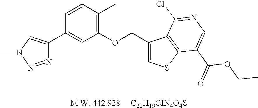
N1=NN(C)C=C1C1=CC(OCC2=CSC3=C2C(Cl)=NC=C3C(OCC)=O)=C(C)C=C1
